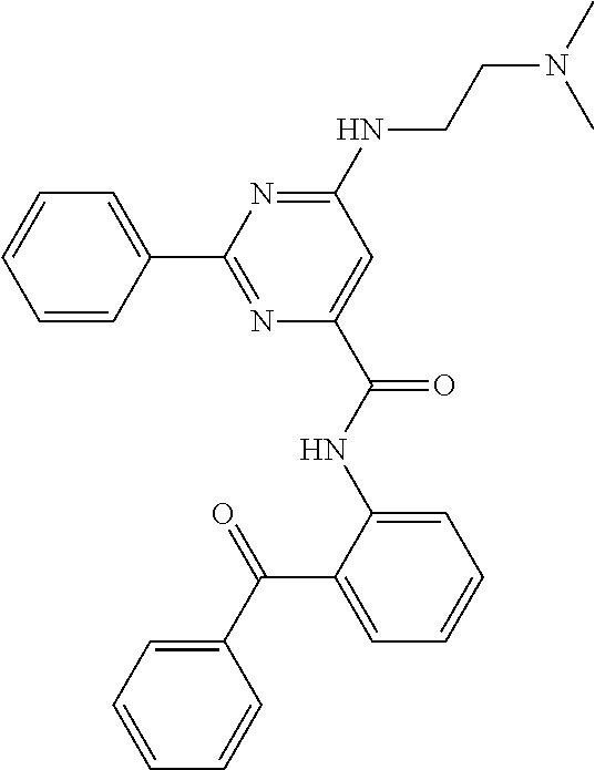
C1=CC=CC(C2=NC(C(NC3=CC=CC=C3C(C3=CC=CC=C3)=O)=O)=CC(NCCN(C)C)=N2)=C1
